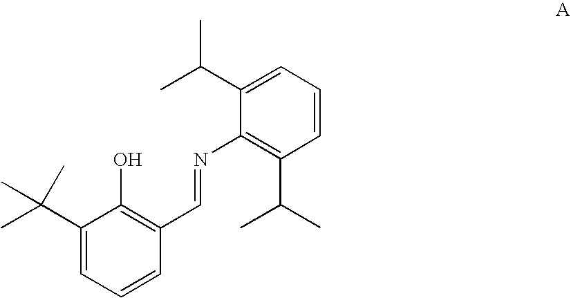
C1=C(C(C)(C)C)C(O)=C(C=NC2=C(C(C)C)C=CC=C2C(C)C)C=C1
